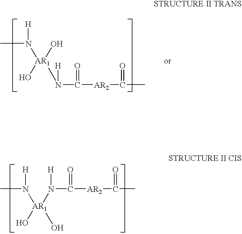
CN([H])[AR1](O)(N(C(=O)[AR2]C(=O)C)[H])O.CN([H])[AR1](O)(O)N(C([AR2]C(=O)C)=O)[H]
